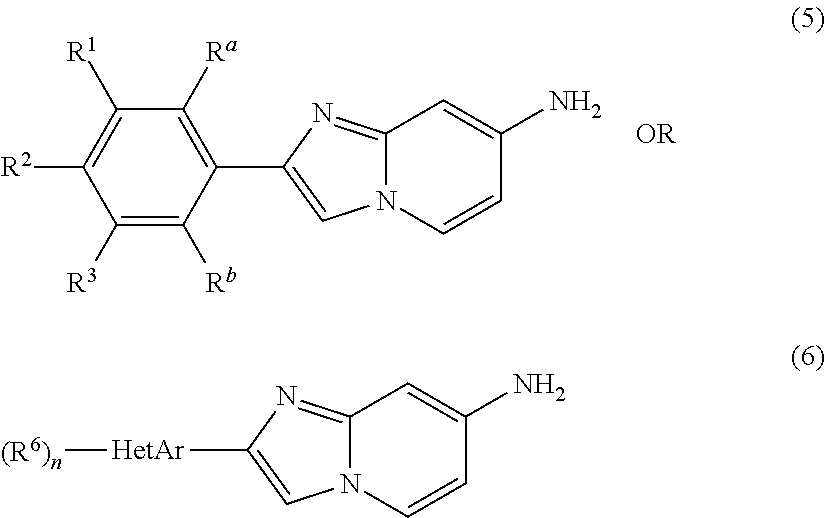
C1([R3])=C([Rb])C(C2=CN3C(=N2)C=C(N)C=C3)=C([Ra])C([R1])=C1[R2].[OR].[HetAr](C1=CN2C(=N1)C=C(N)C=C2)[(R6)n]
